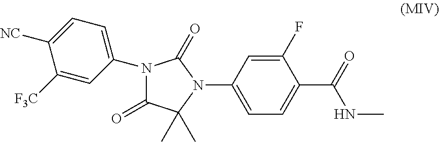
C1(N2C(=O)C(C)(C)N(C3=CC=C(C(NC)=O)C(F)=C3)C2=O)=CC=C([NC])C([F3C])=C1
